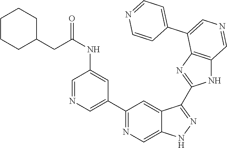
C1(C2=CN=CC(NC(CC3CCCCC3)=O)=C2)=NC=C2C(=C1)C(C1=NC3=C(N1)C=NC=C3C1=CC=NC=C1)=NN2
